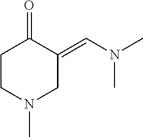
C1CN(C)CC(=CN(C)C)C1=O
